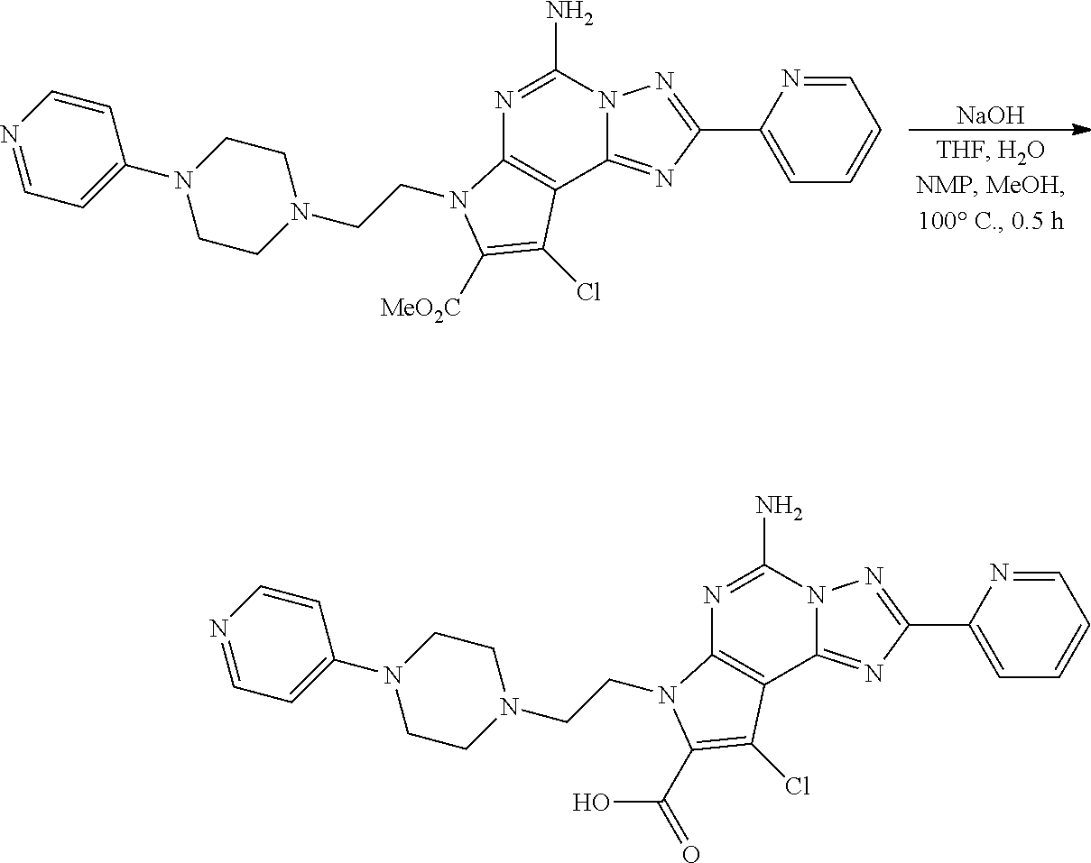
[NaOH].N1=C(N)N2C(=NC(C3=CC=CC=N3)=N2)C2=C1N(CCN1CCN(C3=CC=NC=C3)CC1)C([MeO2C])=C2Cl.N1=C(N)N2C(=NC(C3=CC=CC=N3)=N2)C2=C1N(CCN1CCN(C3=CC=NC=C3)CC1)C(C(=O)O)=C2Cl
